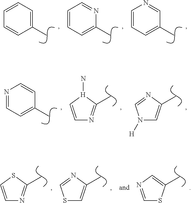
C1=C(C)C=CC=C1.N1=CC=CC=C1C.C1=NC=CC=C1C.C1=CN=CC=C1C.C1=C[H](N)C(C)=N1.N1([H])C=C(C)N=C1.C1=CSC(C)=N1.S1C=C(C)N=C1.C1=NC=C(C)S1
